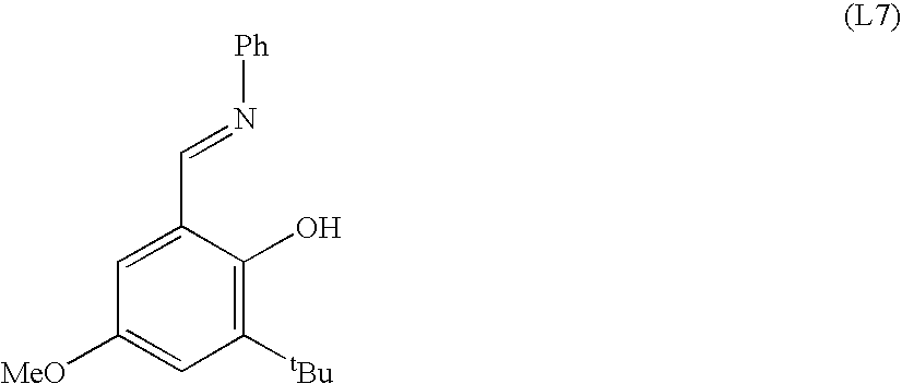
C1=C(C=N[Ph])C(O)=C([tBu])C=C1[MeO]
